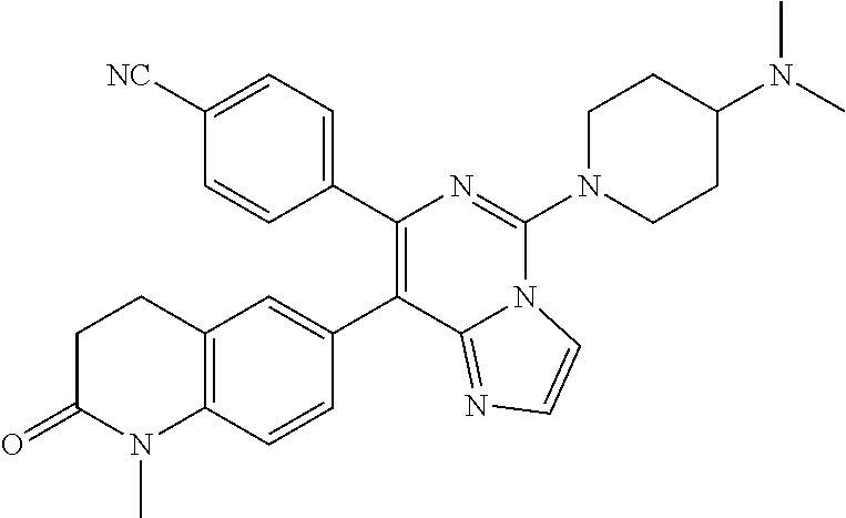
C1(C2=CC3=C(C=C2)N(C)C(=O)CC3)=C(C2=CC=C([NC])C=C2)N=C(N2CCC(N(C)C)CC2)N2C1=NC=C2
